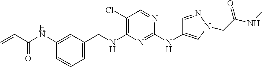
C1=C(CNC2=C(Cl)C=NC(NC3=CN(CC(NC)=O)N=C3)=N2)C=C(NC(C=C)=O)C=C1
